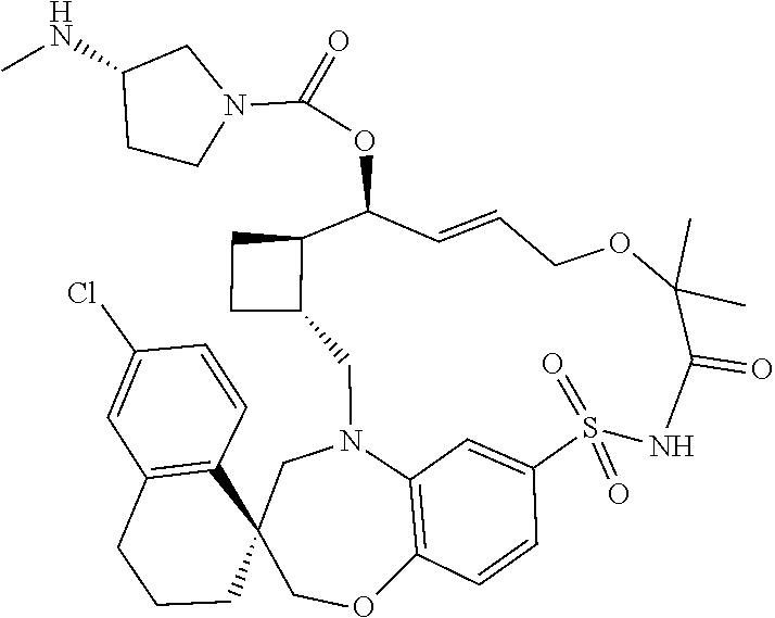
S1(=O)(=O)NC(=O)C(C)(C)OCC=CC(OC(=O)N2CC(NC)CC2)C2C(CC2)CN2C3=C(OCC4(C5=C(C=C(Cl)C=C5)CCC4)C2)C=CC1=C3
